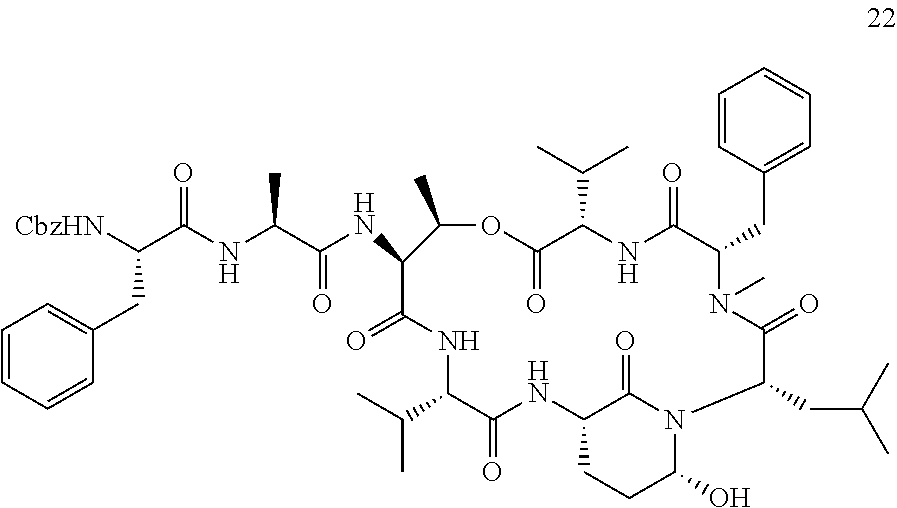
C1=CC(CC2N(C)C(=O)C(CC(C)C)N3C(O)CCC(NC(=O)C(C(C)C)NC(=O)C(NC(C(NC(C([CbzHN])CC4=CC=CC=C4)=O)C)=O)C(C)OC(=O)C(C(C)C)NC2=O)C3=O)=CC=C1
